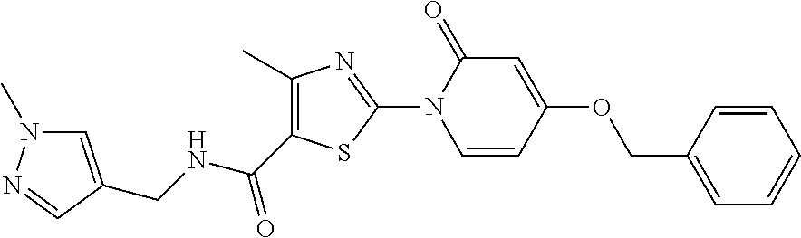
C1=C(OCC2=CC=CC=C2)C=CN(C2=NC(C)=C(C(NCC3=CN(C)N=C3)=O)S2)C1=O
